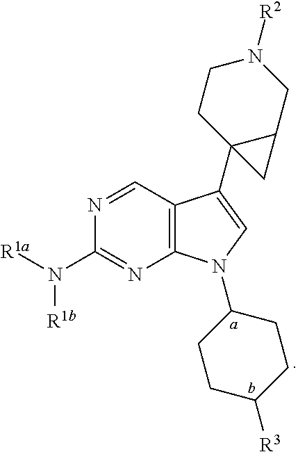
N1=CC2=C(N=C1N([R1a])[R1b])N(C1CCC([R3])CC1)C=C2C12C(CN([R2])CC1)C2
